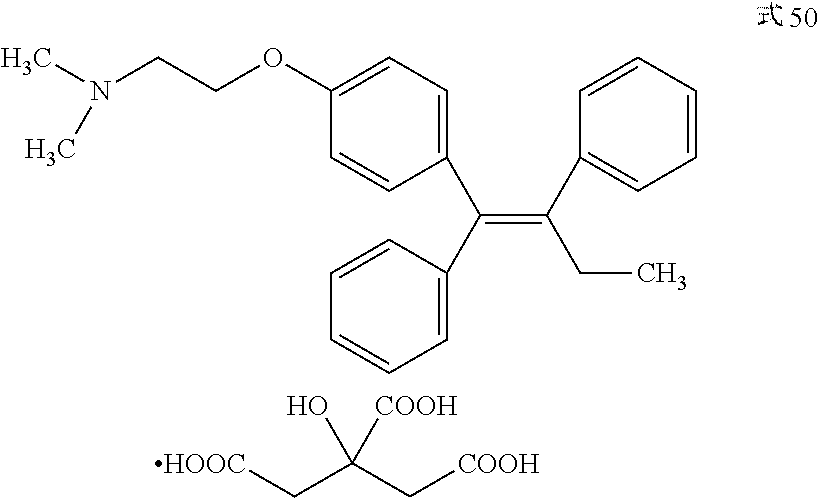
C1(C(C2=CC=CC=C2)=C(C2=CC=CC=C2)CC)=CC=C(OCCN(C)C)C=C1.[HOOC]CC(C[COOH])(O)[COOH]
